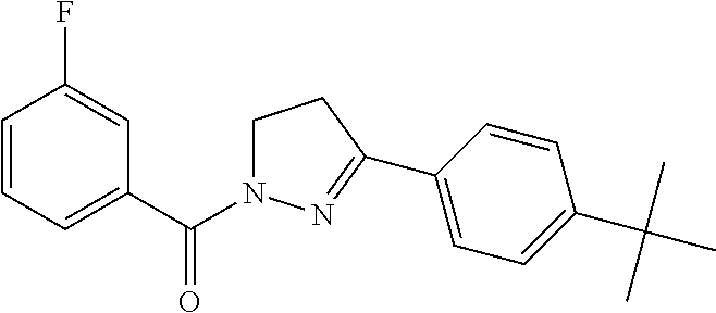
C1=CC=C(C(N2CCC(C3=CC=C(C(C)(C)C)C=C3)=N2)=O)C=C1F
